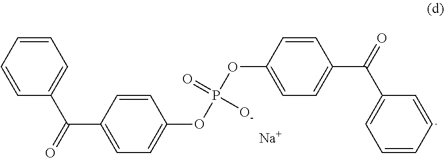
C1=CC=CC=C1C(C1=CC=C(OP(OC2=CC=C(C(C3=CC=CC=C3)=O)C=C2)(=O)[O-])C=C1)=O.[Na]
